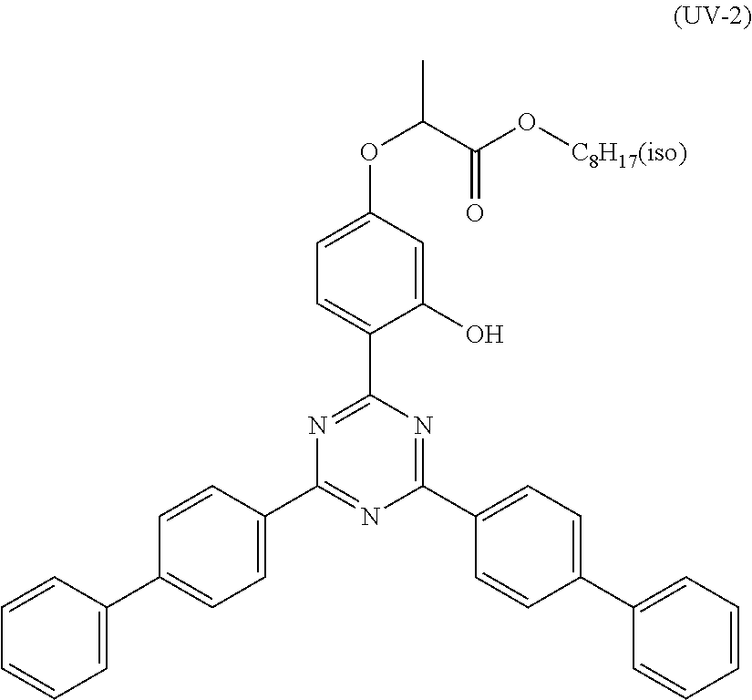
C1(C2=CC=C(C3=CC=CC=C3)C=C2)=NC(C2=CC=C(C3=CC=CC=C3)C=C2)=NC(C2=CC=C(OC(C)C(O[C8H17(iso)])=O)C=C2O)=N1
